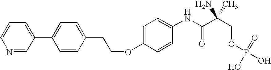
C1(C2=CC=CN=C2)=CC=C(CCOC2=CC=C(NC(C(COP(O)(=O)O)(N)C)=O)C=C2)C=C1
